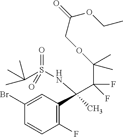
C1(Br)=CC(C(C(F)(C(C)(C)OCC(OCC)=O)F)(NS(C(C)(C)C)(=O)=O)C)=C(F)C=C1
